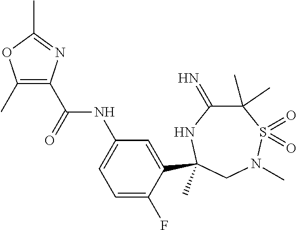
C(=O)(NC1=CC=C(F)C(C2(C)NC(=N)C(C)(C)S(=O)(=O)N(C)C2)=C1)C1=C(C)OC(C)=N1
